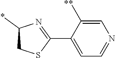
C1=C([**])C(C2=NC(*)CS2)=CC=N1
